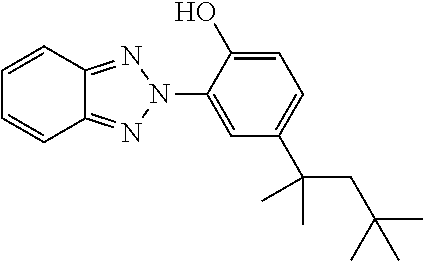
C1=CC2=NN(C3=CC(C(C)(CC(C)(C)C)C)=CC=C3O)N=C2C=C1
